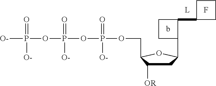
[O-]P(=O)([O-])OP(OP(OCC1C([OR])CC(C2C(C3CCC3)CC2)O1)(=O)[O-])(=O)[O-].F
